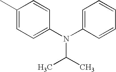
C1(C)=CC=C(N(C2=CC=CC=C2)C(C)C)C=C1
